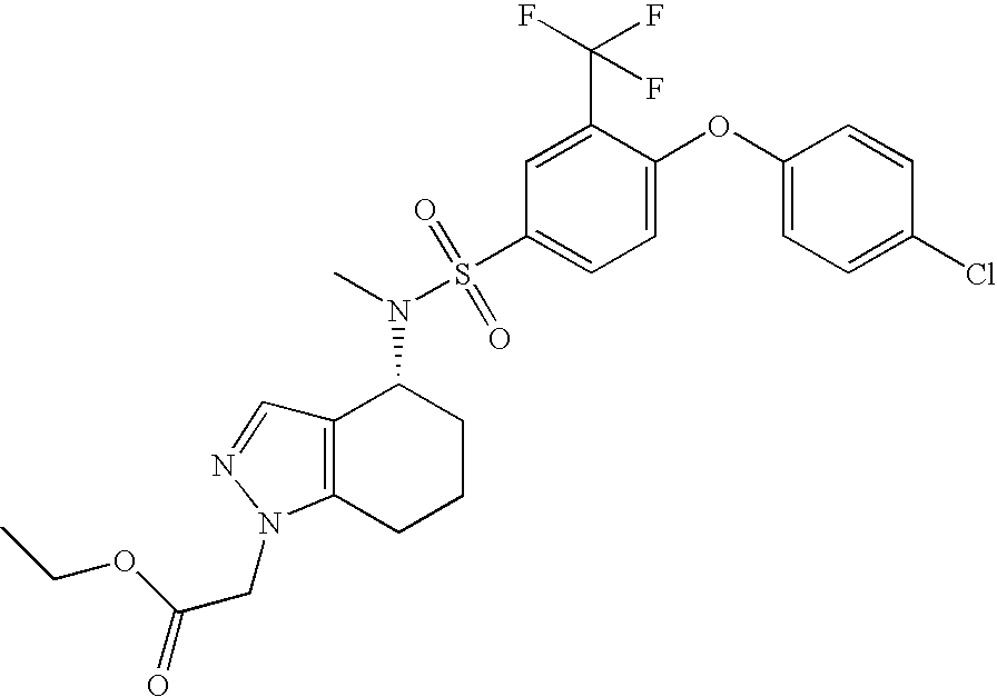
C12=C(CCCC1N(C)S(C1=CC=C(OC3=CC=C(Cl)C=C3)C(C(F)(F)F)=C1)(=O)=O)N(CC(=O)OCC)N=C2
